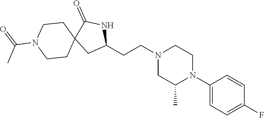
C1(N2CCN(CCC3NC(=O)C4(C3)CCN(C(=O)C)CC4)CC2C)=CC=C(F)C=C1
